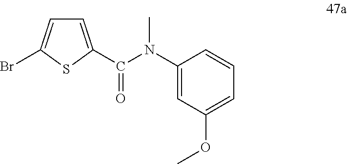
C1=C(C(N(C2=CC(OC)=CC=C2)C)=O)SC(Br)=C1
